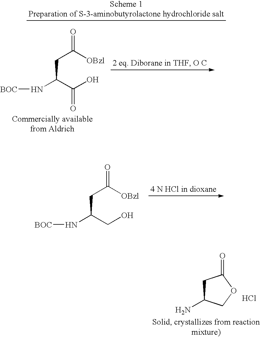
O=C([OBzl])CC(N[BOC])CO.C1C(N)COC1=O.Cl.O=C([OBzl])CC(N[BOC])C(O)=O
